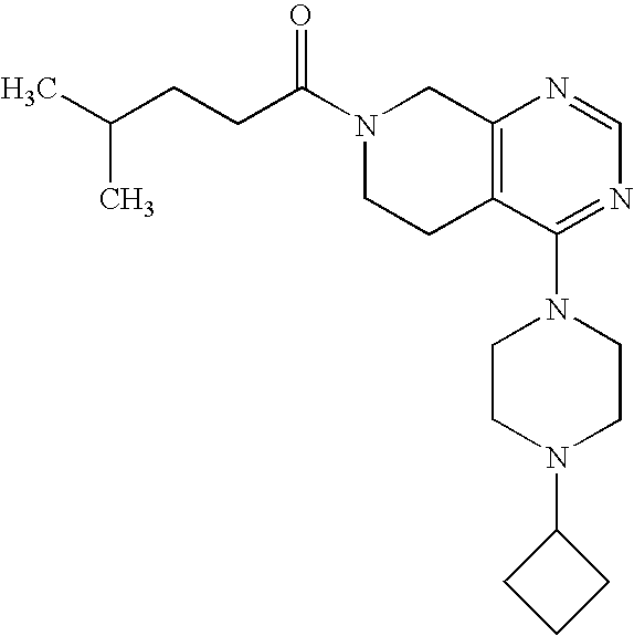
C(CC(C)C)C(N1CCC2=C(C1)N=CN=C2N1CCN(C2CCC2)CC1)=O
